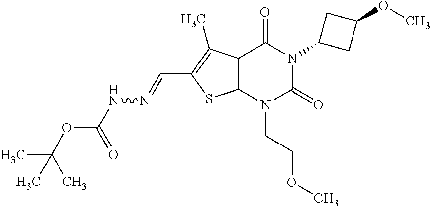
C12=C(N(CCOC)C(=O)N(C3CC(OC)C3)C1=O)SC(C=NNC(OC(C)(C)C)=O)=C2C
